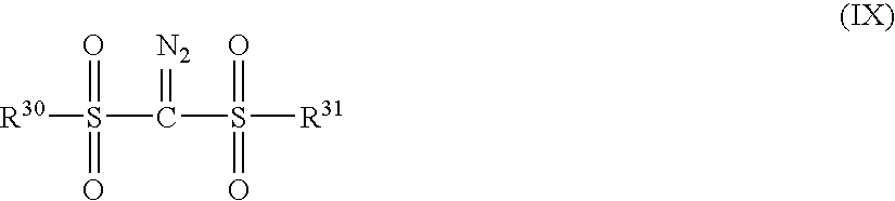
[R30]S(C(S([R31])(=O)=O)=[N2])(=O)=O
